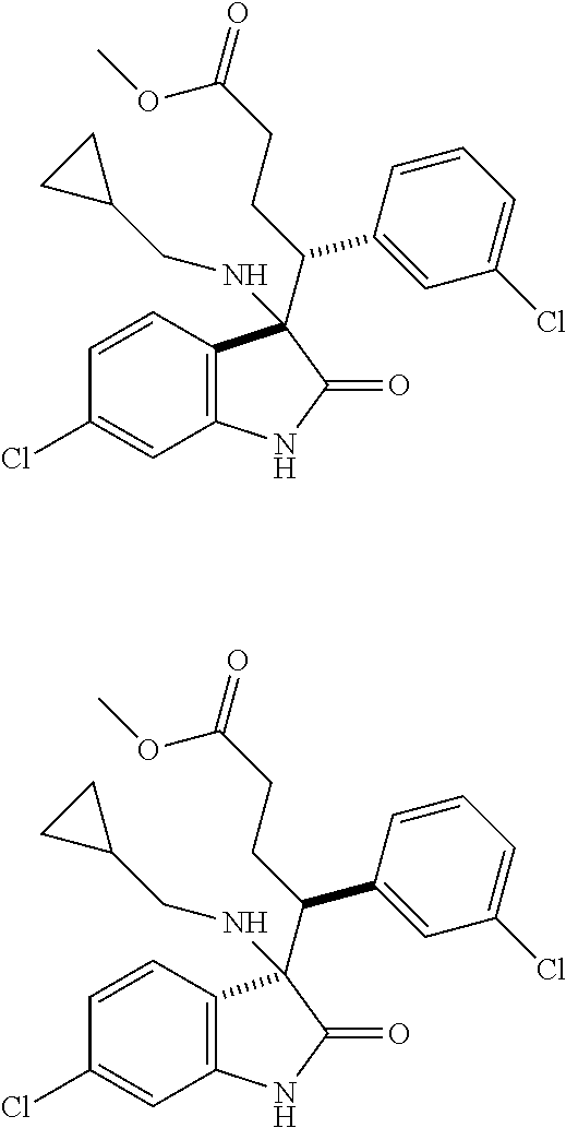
C1(Cl)=CC2=C(C=C1)C(NCC1CC1)(C(CCC(=O)OC)C1=CC(Cl)=CC=C1)C(=O)N2.C1(Cl)=CC2=C(C=C1)C(NCC1CC1)(C(CCC(=O)OC)C1=CC(Cl)=CC=C1)C(=O)N2
